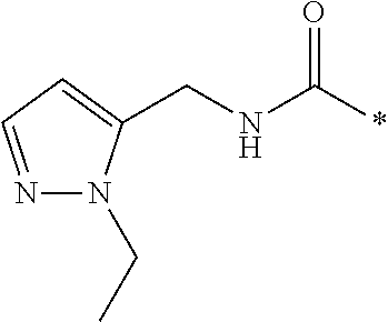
N(CC1=CC=NN1CC)C(*)=O
